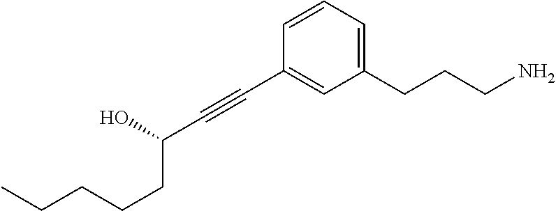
C1=CC=C(CCCN)C=C1C#CC(CCCCC)O
